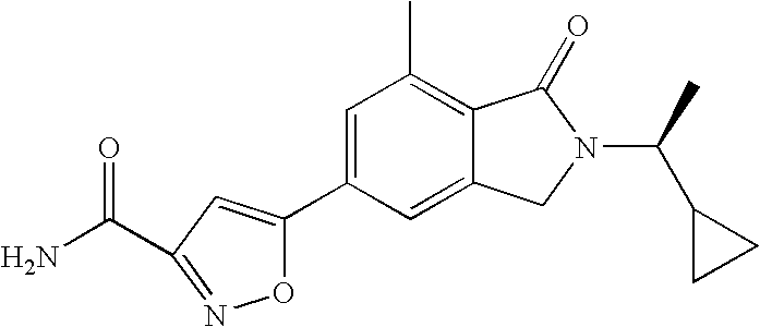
C1=C(C2=CC(C(N)=O)=NO2)C=C2C(=C1C)C(=O)N(C(C)C1CC1)C2
